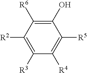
C1(O)=C([R6])C([R2])=C([R3])C([R4])=C1[R5]
